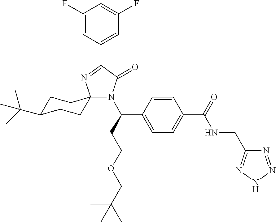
C1(F)=CC(C2=NC3(N(C(CCOCC(C)(C)C)C4=CC=C(C(=O)NCC5=NNN=N5)C=C4)C2=O)CCC(C(C)(C)C)CC3)=CC(F)=C1
